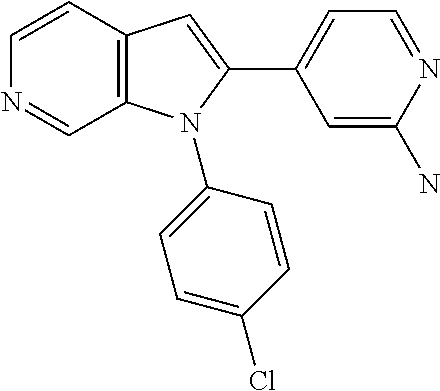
C1=CC2=C(C=N1)N(C1=CC=C(Cl)C=C1)C(C1=CC=NC(N)=C1)=C2
